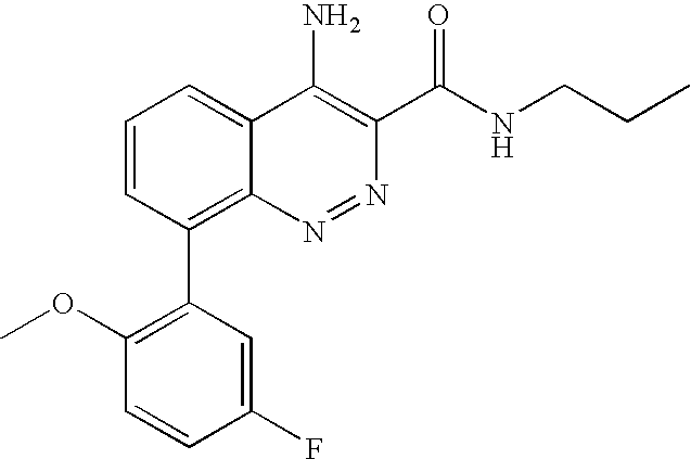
C1(F)=CC(C2=C3C(=CC=C2)C(N)=C(C(NCCC)=O)N=N3)=C(OC)C=C1
